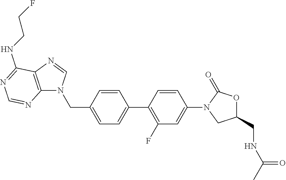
C1=C(C2=C(F)C=C(N3CC(CNC(C)=O)OC3=O)C=C2)C=CC(CN2C3=C(N=C2)C(NCCF)=NC=N3)=C1
